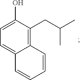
C1=C2C(=C(CC(C)C)C(O)=C1)C=CC=C2
